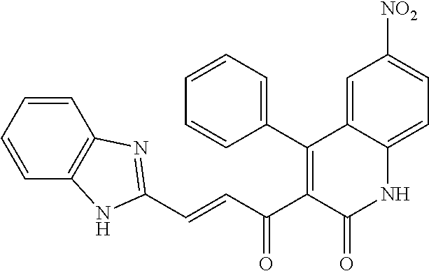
C1=CC=CC2=C1N=C(C=CC(C1=C(C3=CC=CC=C3)C3=CC([NO2])=CC=C3NC1=O)=O)N2
